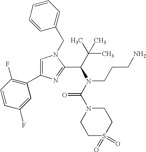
C1=C(C2=C(F)C=CC(F)=C2)N=C(C(C(C)(C)C)N(CCCN)C(N2CCS(=O)(=O)CC2)=O)N1CC1=CC=CC=C1
